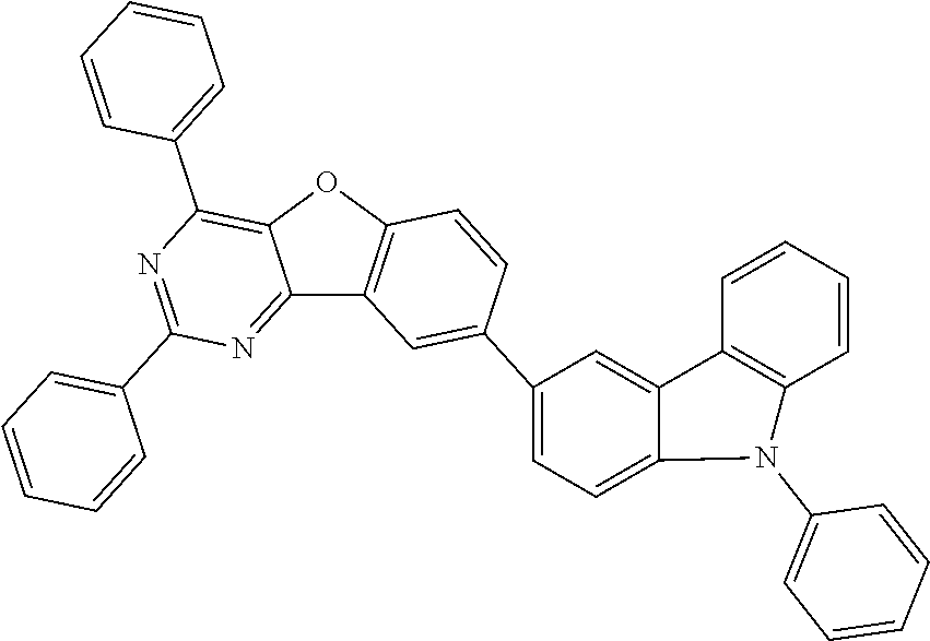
C12=NC(C3=CC=CC=C3)=NC(C3=CC=CC=C3)=C1OC1=C2C=C(C2=CC=C3C(=C2)C2=C(C=CC=C2)N3C2=CC=CC=C2)C=C1
